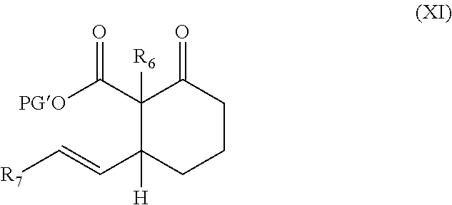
C1(C([PGO])=O)([R6])C(C=C[R7])([H])CCCC1=O
